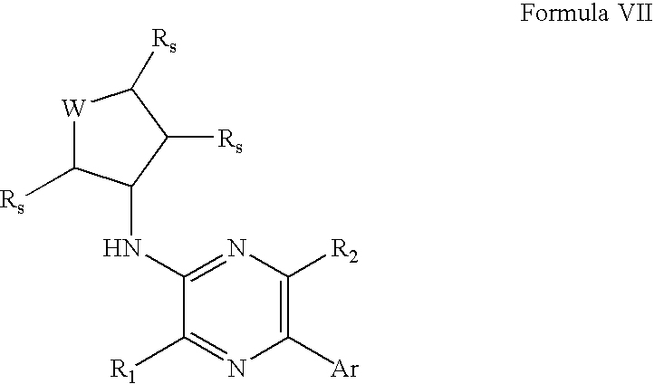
C1(NC2C([Rs])[W]C([Rs])C2[Rs])=NC([R2])=C([Ar])N=C1[R1]
